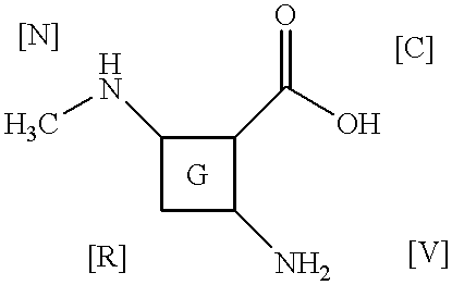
C1(NC)CC(N)C1C(O)=O
